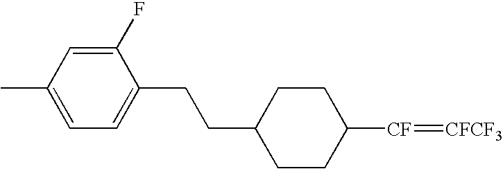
C1(CCC2=CC=C(C)C=C2F)CCC([CF]=[CFCF3])CC1
